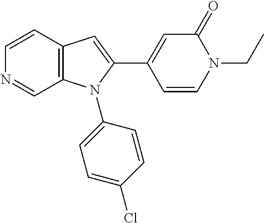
C1=CC2=C(C=N1)N(C1=CC=C(Cl)C=C1)C(C1=CC(=O)N(CC)C=C1)=C2
